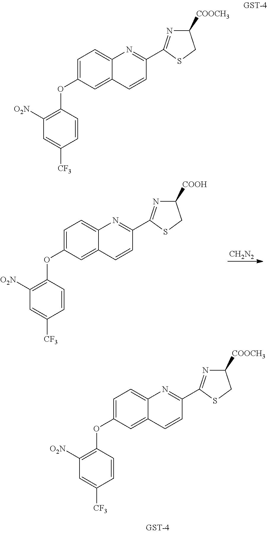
C1=CC(OC2=CC=C3C(=C2)C=CC(C2=NC([COOCH3])CS2)=N3)=C([O2N])C=C1[CF3].[CH2N2].C1=CC(OC2=CC=C3C(=C2)C=CC(C2=NC([COOH])CS2)=N3)=C([O2N])C=C1[CF3].C1=CC(OC2=CC=C3C(=C2)C=CC(C2=NC([COOCH3])CS2)=N3)=C([O2N])C=C1[CF3]
